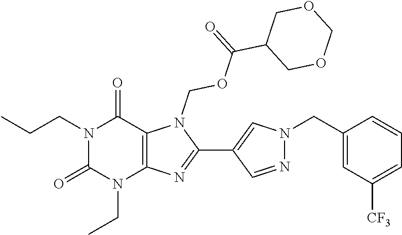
N1(CCC)C(=O)N(CC)C2=C(C1=O)N(COC(C1COCOC1)=O)C(C1=CN(CC3=CC([CF3])=CC=C3)N=C1)=N2
